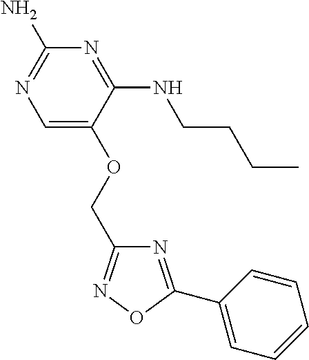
C1(N)=NC=C(OCC2=NOC(C3=CC=CC=C3)=N2)C(NCCCC)=N1
